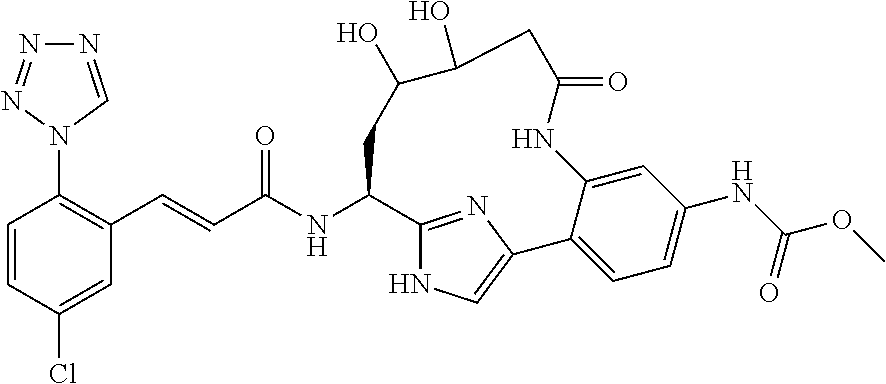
C1=CC(Cl)=CC(C=CC(NC2C3=NC(=CN3)C3=CC=C(NC(=O)OC)C=C3NC(=O)CC(O)C(O)C2)=O)=C1N1C=NN=N1
